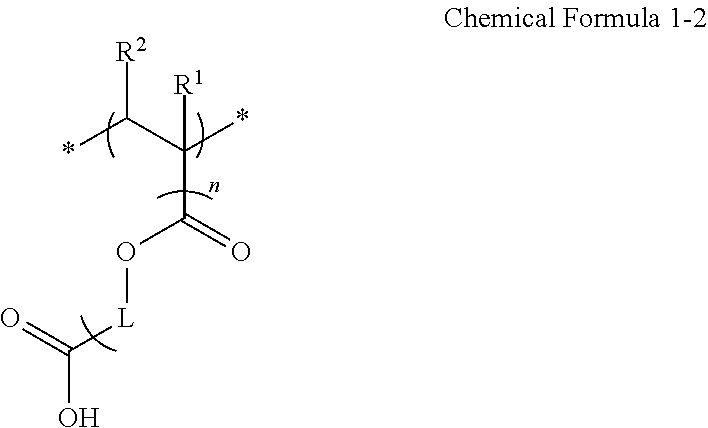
*C([R2])C(*)([R1])C(=O)O[L]C(=O)O
